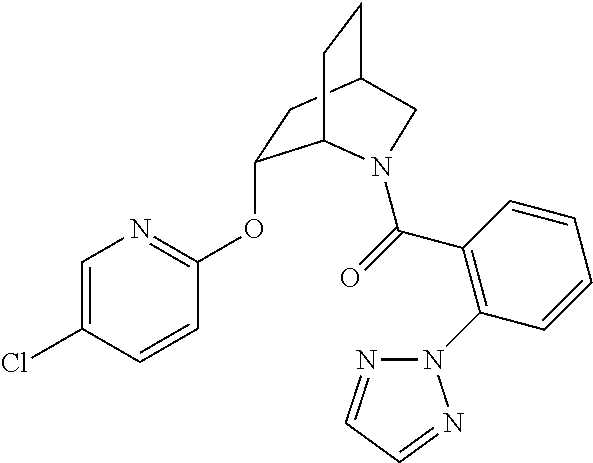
C1=C(Cl)C=CC(OC2CC3CCC2N(C(=O)C2=C(N4N=CC=N4)C=CC=C2)C3)=N1
